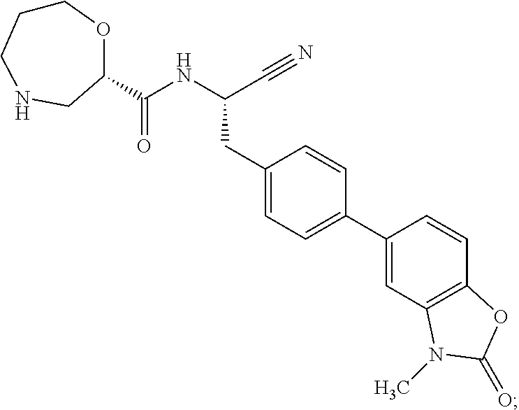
C1CCNCC(C(=O)NC(C#N)CC2=CC=C(C3=CC4=C(C=C3)OC(=O)N4C)C=C2)O1
